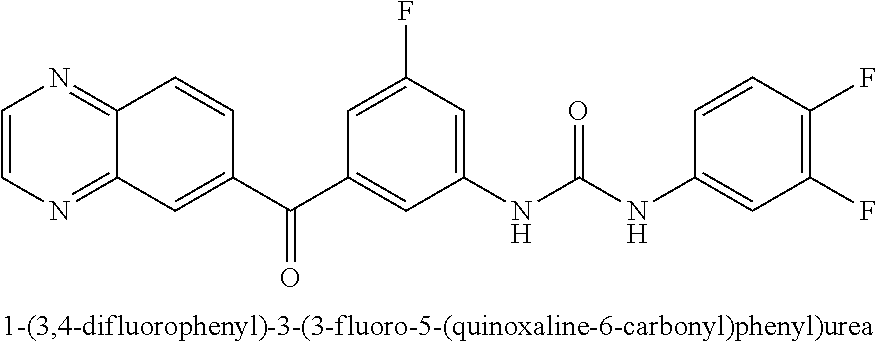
C1(F)=C(F)C=C(NC(NC2=CC(F)=CC(C(C3=CC4=NC=CN=C4C=C3)=O)=C2)=O)C=C1
